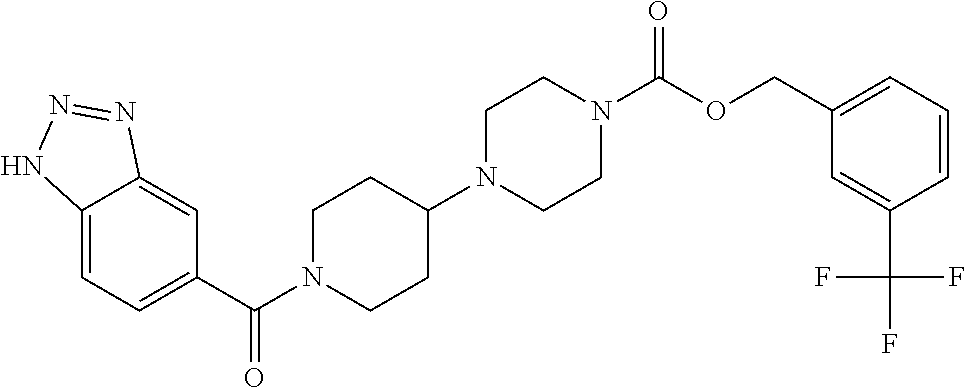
C12=CC=C(C(=O)N3CCC(N4CCN(C(=O)OCC5=CC=CC(C(F)(F)F)=C5)CC4)CC3)C=C1N=NN2
